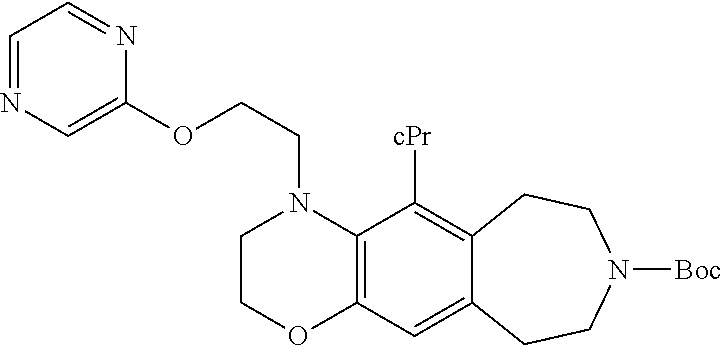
C1COC2=C(N1CCOC1=CN=CC=N1)C([cPr])=C1C(=C2)CCN([Boc])CC1
